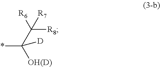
*C([OH(D)])(C([R8])([R6])[R7])[D]
